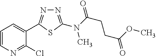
N1=C(N(C(CCC(=O)OC)=O)C)SC(C2=CC=CN=C2Cl)=N1
